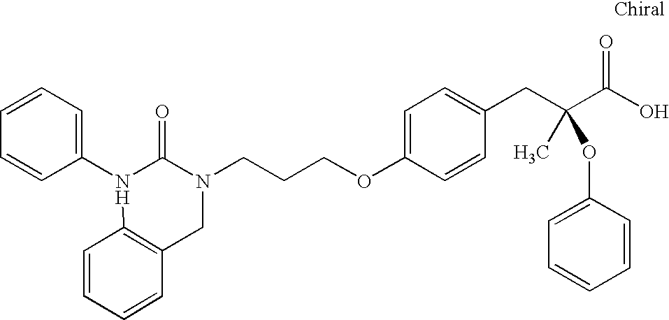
C1(N2C(=O)N(CCCOC3=CC=C(CC(C(O)=O)(C)OC4=CC=CC=C4)C=C3)CC3=C2C=CC=C3)=CC=CC=C1
